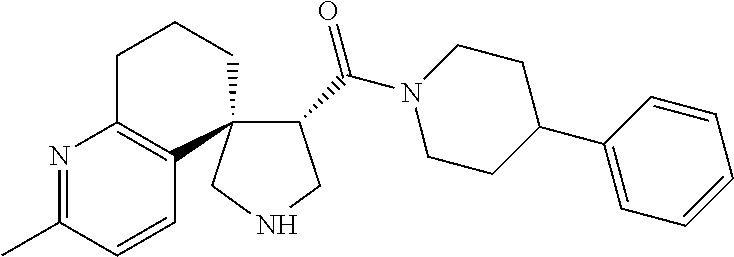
C1(C(N2CCC(C3=CC=CC=C3)CC2)=O)CNCC12C1=C(N=C(C)C=C1)CCC2
